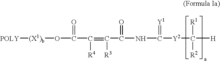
C([H])([Y2]C(NC(=O)C(=C([R4])C(O[(X1)b][POLY])=O)[R3])=[Y1])([R1])[R2]
